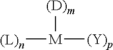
[M]([(D)m])([(L)n])[(Y)p]
